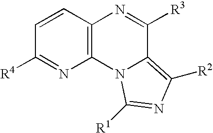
C12=C(C=CC([R4])=N1)N=C([R3])C1=C([R2])N=C([R1])N21
